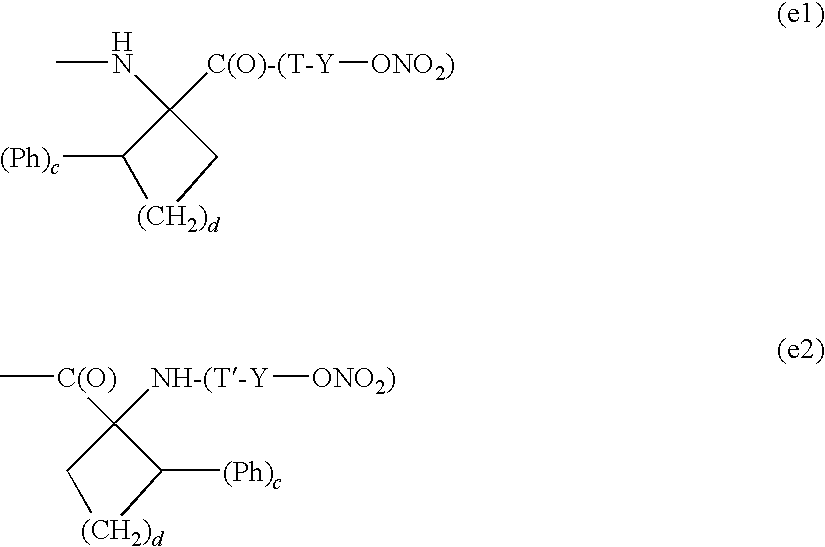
CNC([C(O)-(T-Y][ONO2)])(C([(Ph)c])[(CH2)d])CC.[C(O)](C)C([NH-(T-Y][ONO2)])(C[(CH2)d])C(C)[(Ph)c]
